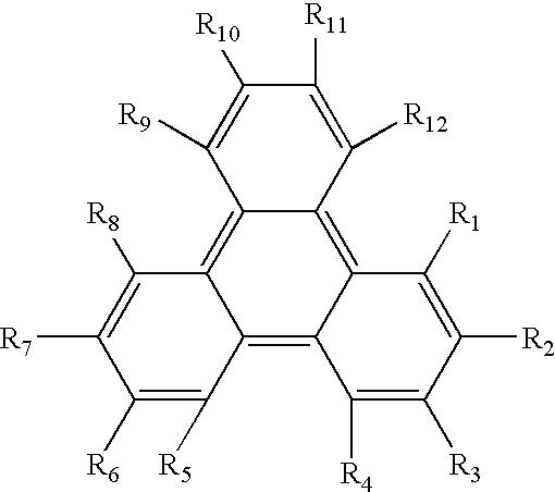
C12=C3C(=C4C(=C1C([R8])=C([R7])C([R6])=C2[R5])C([R9])=C([R10])C([R11])=C4[R12])C([R1])=C([R2])C([R3])=C3[R4]
